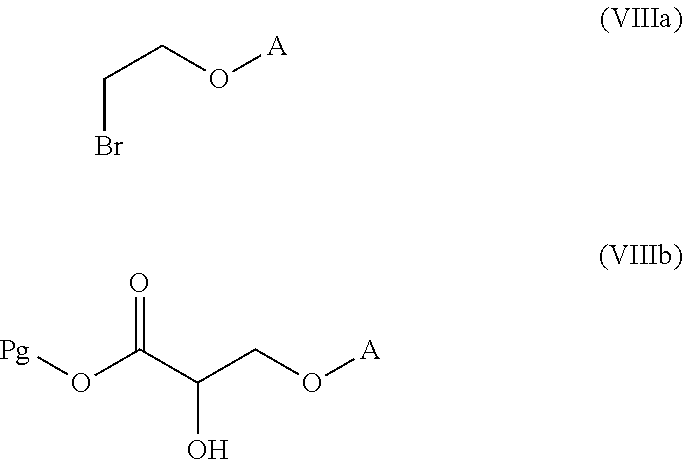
BrCCO[A].OC(CO[A])C(=O)O[Pg]
